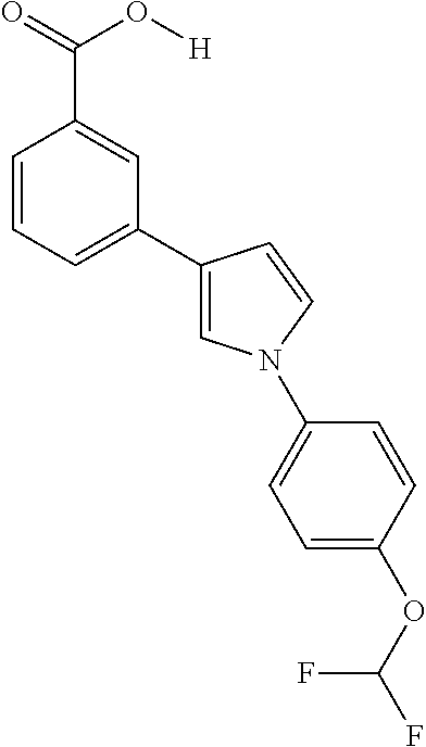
C1=CC=C(C2=CN(C3=CC=C(OC(F)F)C=C3)C=C2)C=C1C(=O)O[H]
